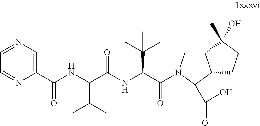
C1(C(NC(C(NC(C(=O)N2C(C(O)=O)C3C(C2)C(C)(O)CC3)C(C)(C)C)=O)C(C)C)=O)=CN=CC=N1
